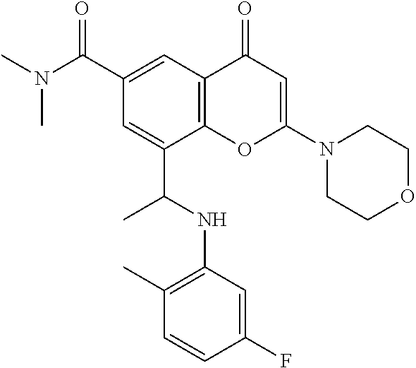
C1(C(N(C)C)=O)=CC2=C(C(C(NC3=C(C)C=CC(F)=C3)C)=C1)OC(N1CCOCC1)=CC2=O
